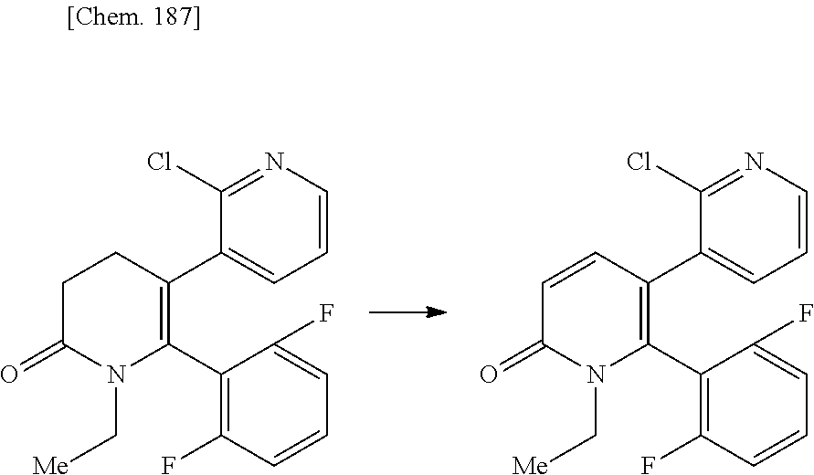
C1(C2=C(C3=CC=CN=C3Cl)CCC(=O)N2C[Me])=C(F)C=CC=C1F.C1(C2=C(C3=CC=CN=C3Cl)C=CC(=O)N2C[Me])=C(F)C=CC=C1F
